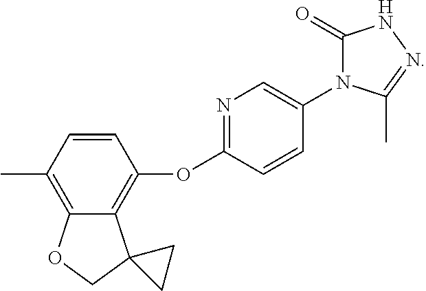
O(C1=NC=C(N2C(=O)NN=C2C)C=C1)C1=C2C(=C(C)C=C1)OCC21CC1
